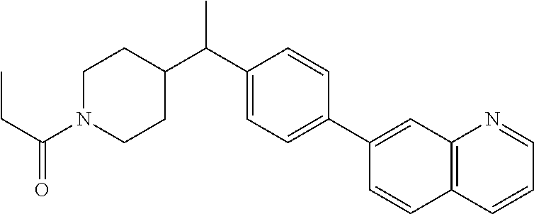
C1=C(C(C2CCN(C(CC)=O)CC2)C)C=CC(C2=CC3=C(C=C2)C=CC=N3)=C1
